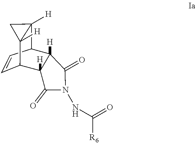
C1=CC2C3([H])C([H])(C1C1([H])C2([H])C1)C(=O)N(NC([R6])=O)C3=O
